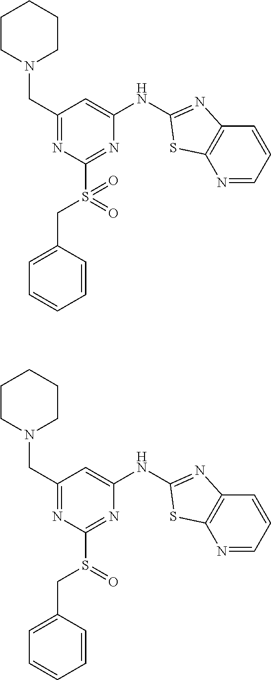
C1(CN2CCCCC2)=NC(S(CC2=CC=CC=C2)(=O)=O)=NC(NC2=NC3=C(N=CC=C3)S2)=C1.C1(CN2CCCCC2)=NC(S(CC2=CC=CC=C2)=O)=NC(NC2=NC3=C(N=CC=C3)S2)=C1
